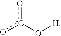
O([-C](o)o)[H]
